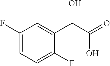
C1(F)=CC=C(F)C(C(C(=O)O)O)=C1
